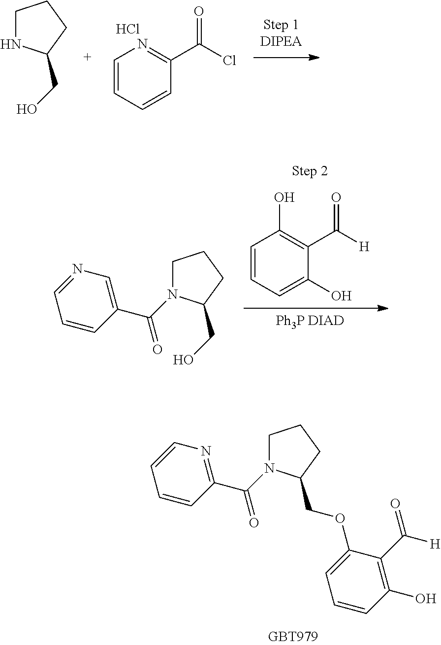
C1=CC=C(O)C(C([H])=O)=C1O.[Ph3P DIAD].C1N(C(=O)C2=CN=CC=C2)C(CO)CC1.C1N(C(=O)C2=NC=CC=C2)C(COC2=CC=CC(O)=C2C([H])=O)CC1.C1=CC=CC(C(Cl)=O)=N1.Cl.C1NC(CO)CC1
